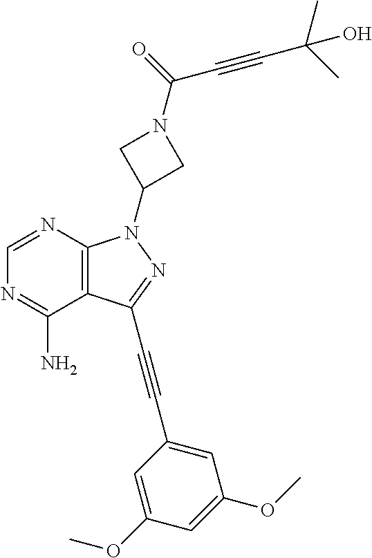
C1=NC2=C(C(N)=N1)C(C#CC1=CC(OC)=CC(OC)=C1)=NN2C1CN(C(=O)C#CC(C)(C)O)C1
